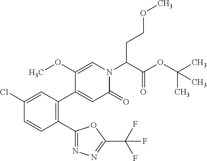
C1(Cl)=CC(C2=CC(=O)N(C(C(OC(C)(C)C)=O)CCOC)C=C2OC)=C(C2=NN=C(C(F)(F)F)O2)C=C1
